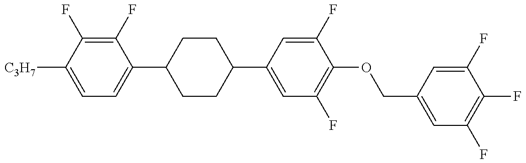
C1=C([C3H7])C(F)=C(F)C(C2CCC(C3=CC(F)=C(OCC4=CC(F)=C(F)C(F)=C4)C(F)=C3)CC2)=C1
